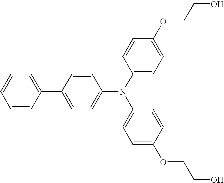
C1=CC=C(C2=CC=C(N(C3=CC=C(OCCO)C=C3)C3=CC=C(OCCO)C=C3)C=C2)C=C1
